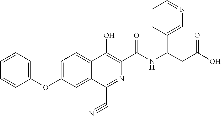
C1(OC2=CC=C3C(=C2)C(C#N)=NC(C(NC(CC(O)=O)C2=CN=CC=C2)=O)=C3O)=CC=CC=C1
